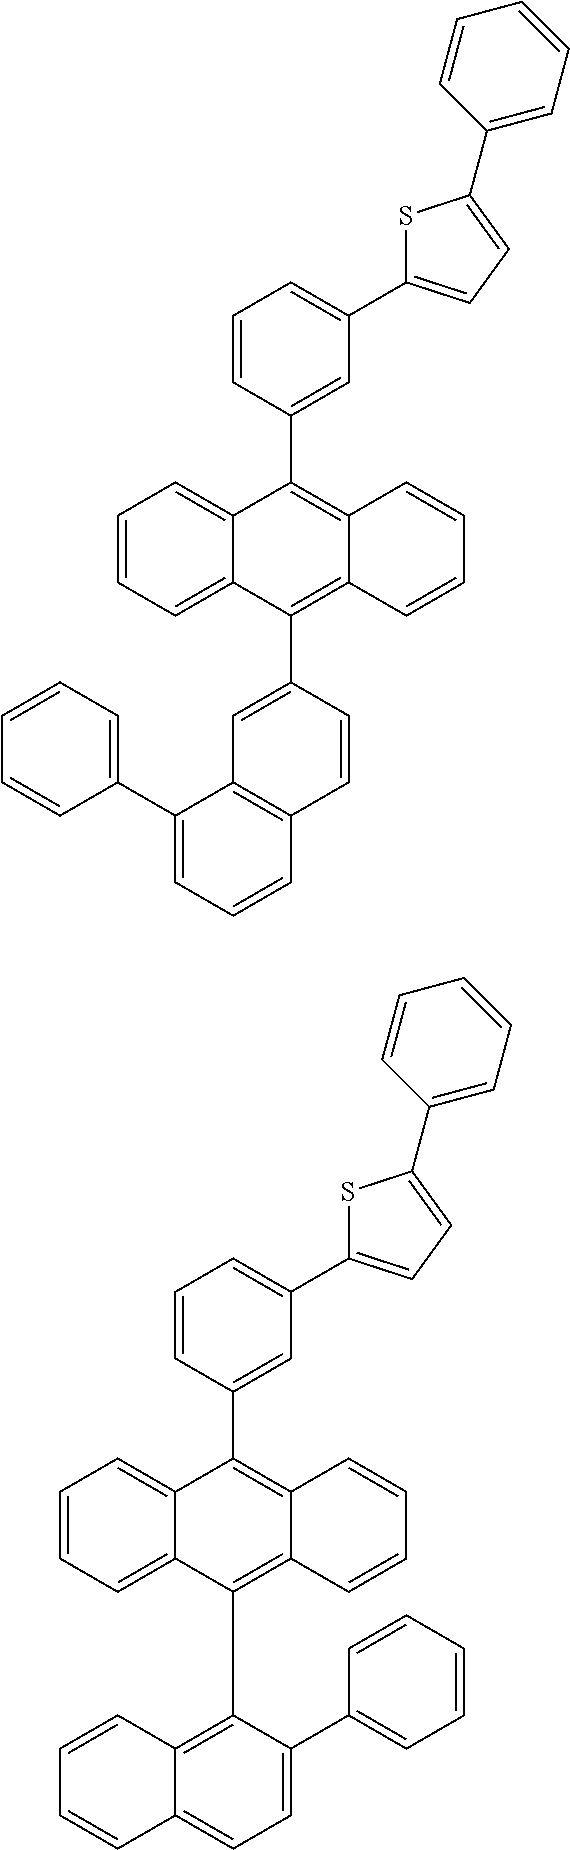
C1=CC=C2C(=C1)C(C1=CC(C3=CC=C(C4=CC=CC=C4)S3)=CC=C1)=C1C(=C2C2=CC3=C(C=C2)C=CC=C3C2=CC=CC=C2)C=CC=C1.C1=CC=C2C(=C1)C(C1=CC(C3=CC=C(C4=CC=CC=C4)S3)=CC=C1)=C1C(=C2C2=C3C(=CC=C2C2=CC=CC=C2)C=CC=C3)C=CC=C1
